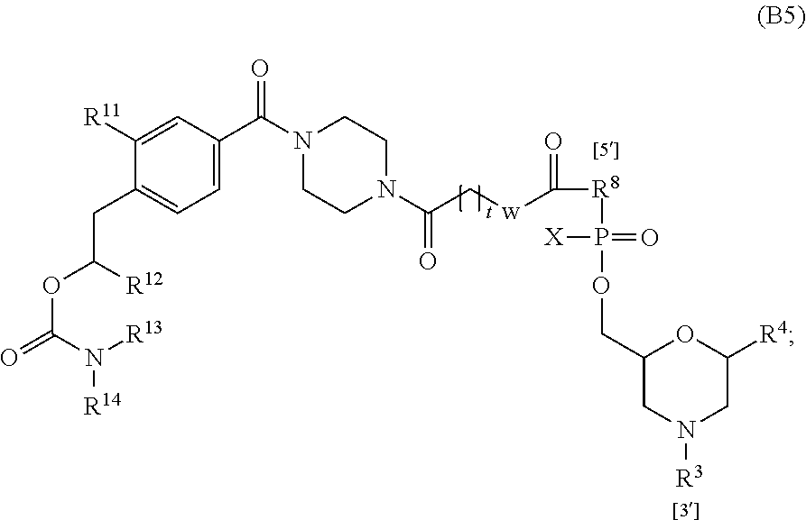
C1([R11])=CC(C(N2CCN(C(C[w]C(=O)[R8]P(OCC3CN([R3])CC([R4])O3)(=O)[X])=O)CC2)=O)=CC=C1CC(OC(N([R14])[R13])=O)[R12]
